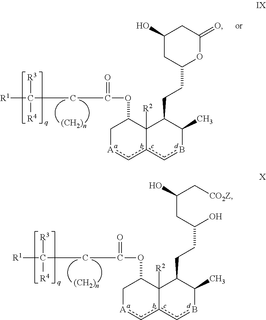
[R1]C(CC(OC1C[A]cc2cbC(C)C(CCC3OC(=O)CC(O)C3)C12[R2])=O)([R3])[R4].[R1]C(CC(OC1C[A]cc2cbC(C)C(CCC(O)CC(C[CO2Z])O)C12[R2])=O)([R3])[R4]
